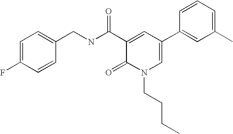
C1(CNC(C2=CC(C3=CC(C)=CC=C3)=CN(CCCC)C2=O)=O)=CC=C(F)C=C1
